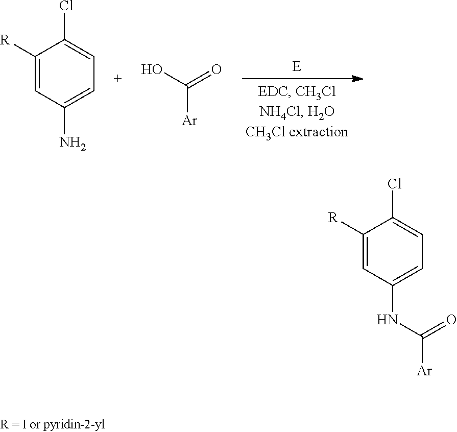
C1([R])=CC(NC(=O)[Ar])=CC=C1Cl.C1([R])=CC(N)=CC=C1Cl.C([Ar])(=O)O
